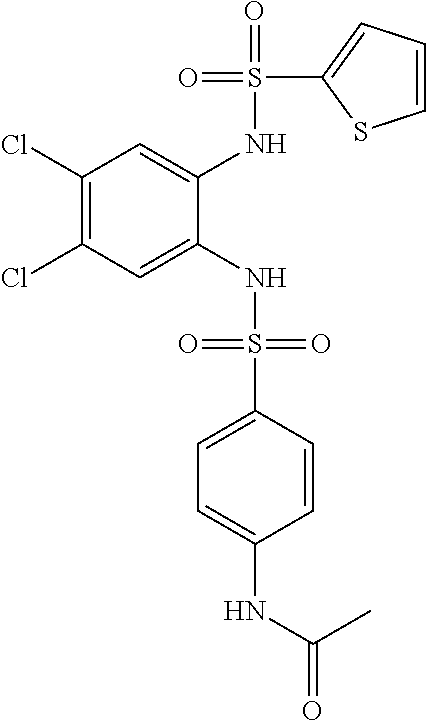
C1(Cl)=C(Cl)C=C(NS(=O)(=O)C2=CC=C(NC(=O)C)C=C2)C(NS(=O)(C2=CC=CS2)=O)=C1
